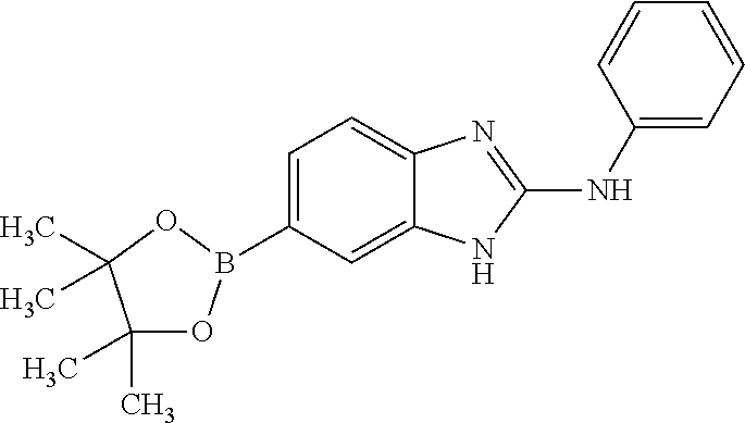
C1=C(B2OC(C)(C)C(C)(C)O2)C=C2C(=C1)N=C(NC1=CC=CC=C1)N2
